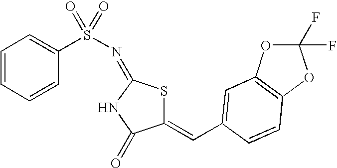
C1(=CC2=CC3=C(OC(F)(F)O3)C=C2)SC(=NS(=O)(=O)C2=CC=CC=C2)NC1=O
